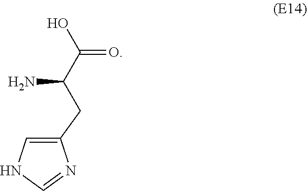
C1(CC(C(=O)O)N)=CNC=N1
